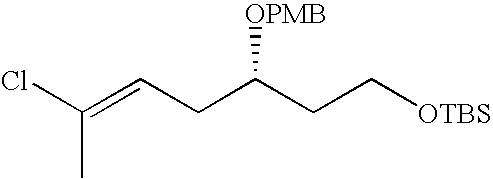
C([OTBS])CC([OPMB])CC=C(Cl)C
